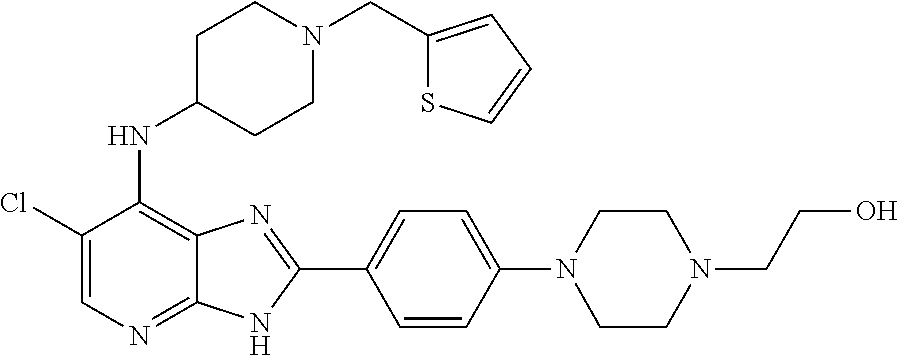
C1(Cl)=CN=C2C(=C1NC1CCN(CC3=CC=CS3)CC1)N=C(C1=CC=C(N3CCN(CCO)CC3)C=C1)N2
